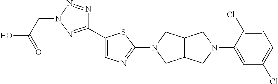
C1(C2=CN=C(N3CC4C(C3)CN(C3=CC(Cl)=CC=C3Cl)C4)S2)=NN(CC(O)=O)N=N1
